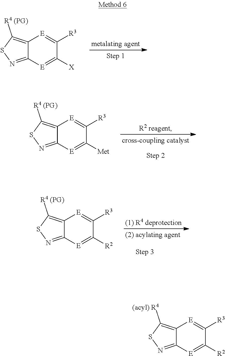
C12=C([(acyl) R4])SN=C1[E]=C([R2])C([R3])=[E]2.C12=C([R4 (PG)])SN=C1[E]=C([X])C([R3])=[E]2.C12=C([R4 (PG)])SN=C1[E]=C([Met])C([R3])=[E]2.C12=C([R4 (PG)])SN=C1[E]=C([R2])C([R3])=[E]2
